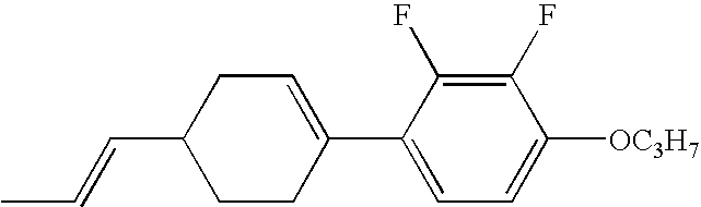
C1(F)=C(F)C(C2=CCC(C=CC)CC2)=CC=C1[OC3H7]
